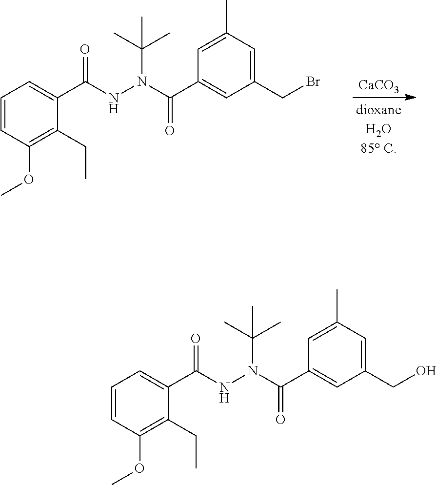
C1(CC)=C(OC)C=CC=C1C(NN(C(=O)C1=CC(CO)=CC(C)=C1)C(C)(C)C)=O.C1(CC)=C(OC)C=CC=C1C(NN(C(=O)C1=CC(CBr)=CC(C)=C1)C(C)(C)C)=O.[CaCO3]
